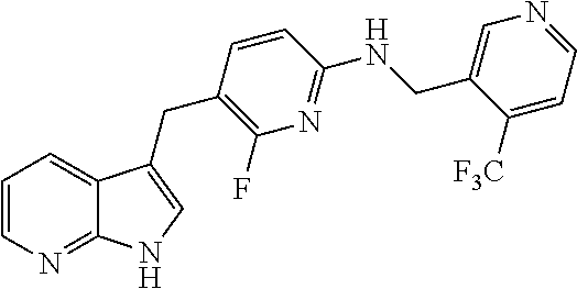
C1=CN=C2C(=C1)C(CC1=C(F)N=C(NCC3=CN=CC=C3[F3C])C=C1)=CN2
